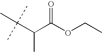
CC(C(C(OCC)=O)C)(C)C
